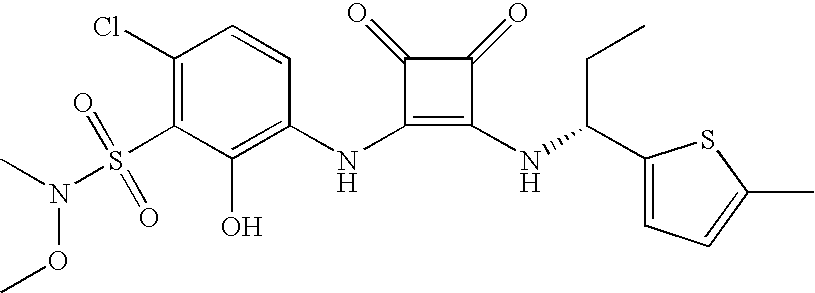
CN(S(C1=C(Cl)C=CC(NC2=C(NC(C3=CC=C(C)S3)CC)C(=O)C2=O)=C1O)(=O)=O)OC
